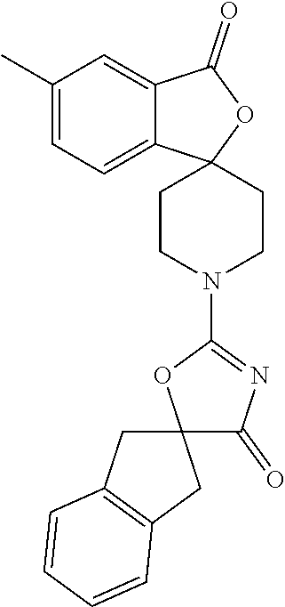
C1CN(C2=NC(=O)C3(O2)CC2=C(C3)C=CC=C2)CCC12C1=CC=C(C)C=C1C(=O)O2
